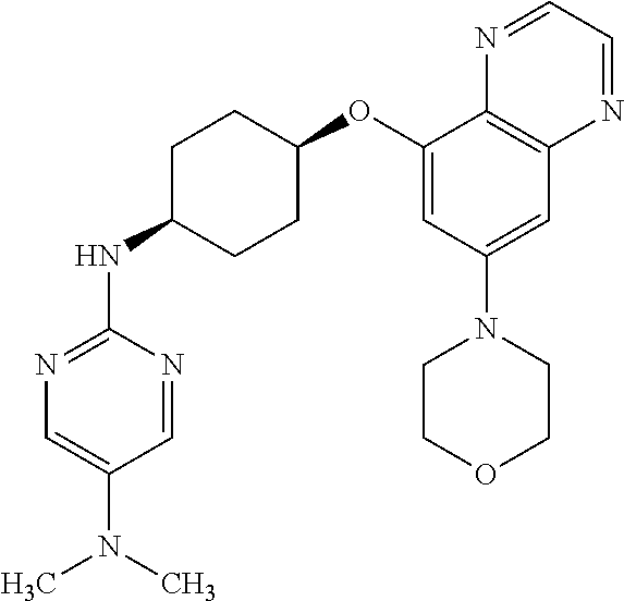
C1=NC(NC2CCC(OC3=CC(N4CCOCC4)=CC4=C3N=CC=N4)CC2)=NC=C1N(C)C
